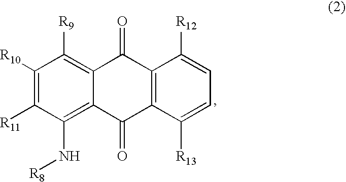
C1([R10])=C([R11])C(N[R8])=C2C(=C1[R9])C(=O)C1=C(C2=O)C([R13])=CC=C1[R12]
